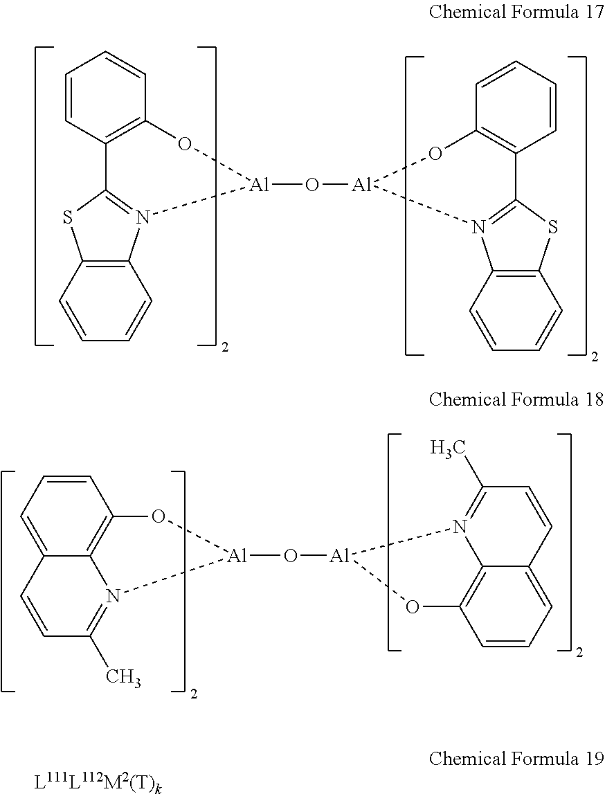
C1=CC2=C(C=C1)O[Al](O[Al]1OC3=C(C=CC=C3)C3=N1C1=C(S3)C=CC=C1)N1=C2SC2=C1C=CC=C2.C1=C2C3=C(C=C1)O[Al](O[Al]1OC4=C5C(=CC=C4)C=CC(C)=N15)N3=C(C)C=C2.[L111L112M2(T)k]
